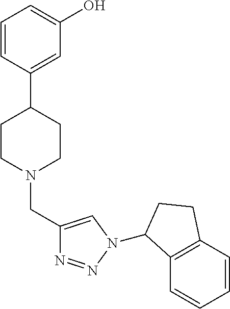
C1=CC(C2CCN(CC3=CN(C4C5=C(C=CC=C5)CC4)N=N3)CC2)=CC(O)=C1
